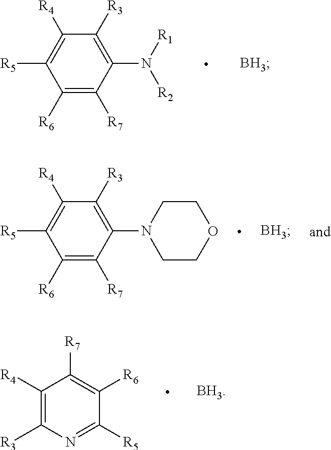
C1([R6])=C([R7])C(N([R1])[R2])=C([R3])C([R4])=C1[R5].C1([R6])=C([R7])C(N2CCOCC2)=C([R3])C([R4])=C1[R5].C1([R4])=C([R3])N=C([R5])C([R6])=C1[R7]
